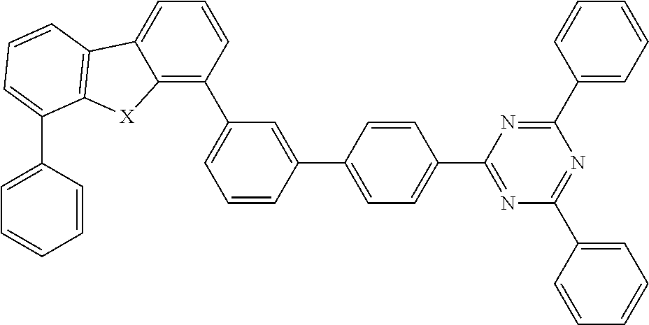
C1=C(C2=CC(C3=C4C(=CC=C3)C3=C([X]4)C(C4=CC=CC=C4)=CC=C3)=CC=C2)C=CC(C2=NC(C3=CC=CC=C3)=NC(C3=CC=CC=C3)=N2)=C1
